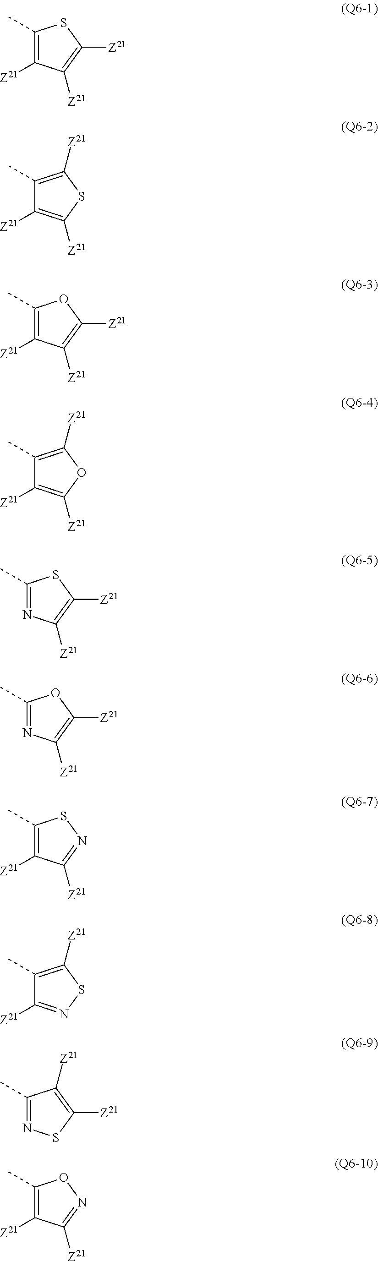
C1(C)=C([Z21])C([Z21])=C([Z21])S1.C1(C)=C([Z21])SC([Z21])=C1[Z21].C1(C)=C([Z21])C([Z21])=C([Z21])O1.C1(C)=C([Z21])OC([Z21])=C1[Z21].C1(C)=NC([Z21])=C([Z21])S1.C1(C)=NC([Z21])=C([Z21])O1.C1(C)=C([Z21])C([Z21])=NS1.C1(C)=C([Z21])SN=C1[Z21].C1(C)=NSC([Z21])=C1[Z21].C1(C)=C([Z21])C([Z21])=NO1
